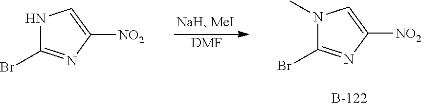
[DMF].N1(C)C(Br)=NC([NO2])=C1.N1C(Br)=NC([NO2])=C1
